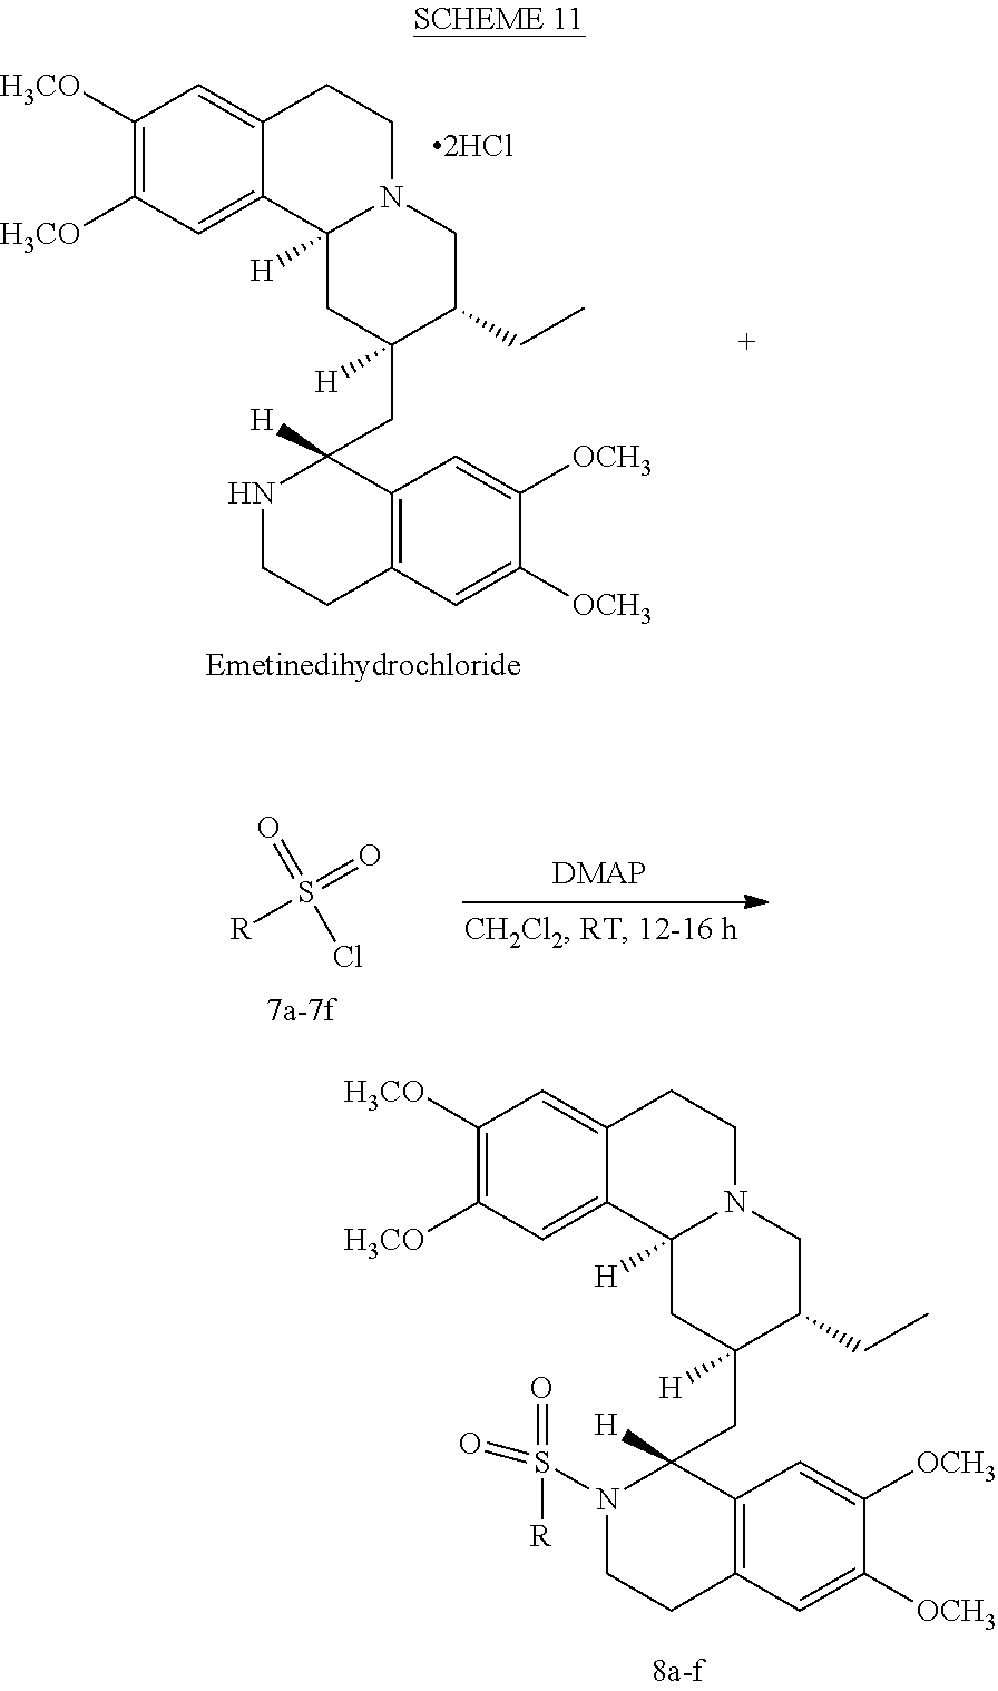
C1([H3CO])=C([H3CO])C=C2C(=C1)CCN1C2([H])CC(CC2([H])C3=C(CCN2S(=O)(=O)[R])C=C([OCH3])C([OCH3])=C3)([H])C(CC)C1.C1([H3CO])=C([H3CO])C=C2C(=C1)CCN1C2([H])CC(CC2([H])C3=C(CCN2)C=C([OCH3])C([OCH3])=C3)([H])C(CC)C1.[2HCl].[R]S(=O)(Cl)=O
